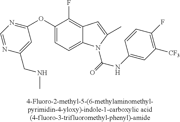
C1(OC2=NC=NC(CNC)=C2)=CC=C2C(=C1F)C=C(C)N2C(NC1=CC([CF3])=C(F)C=C1)=O
